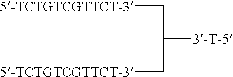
C([3-T-5])(C[5-TCTGTCGTTCT-3])C[5-TCTGTCGTTCT-3]
